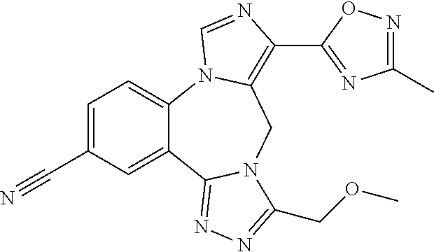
C1=C(C#N)C=C2C(=C1)N1C(=C(C3=NC(C)=NO3)N=C1)CN1C2=NN=C1COC
